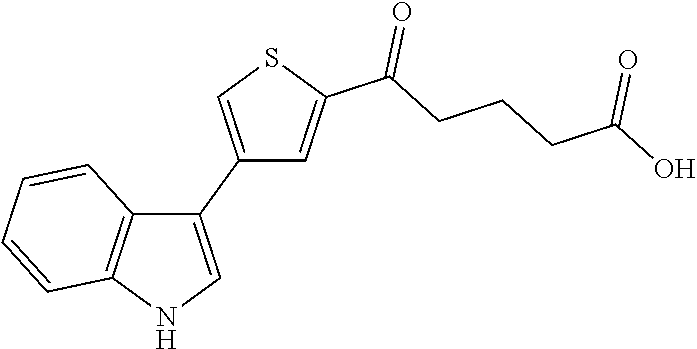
C1(C2=CSC(C(CCCC(O)=O)=O)=C2)=CNC2=C1C=CC=C2
